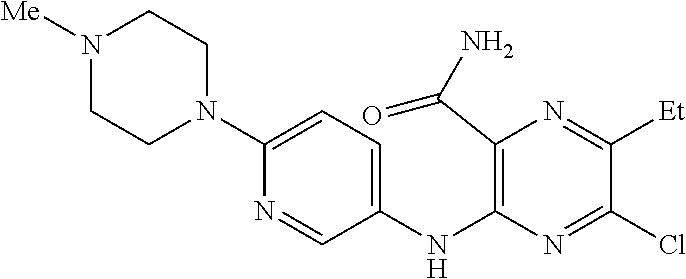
C1(NC2=C(C(N)=O)N=C([Et])C(Cl)=N2)=CC=C(N2CCN([Me])CC2)N=C1
